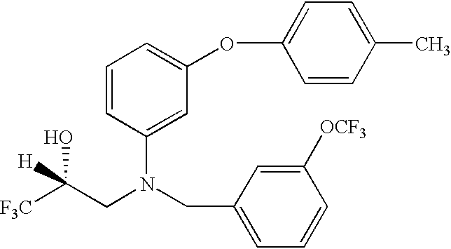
C1=CC(N(CC2=CC=CC([OCF3])=C2)CC([F3C])(O)[H])=CC(OC2=CC=C(C)C=C2)=C1
